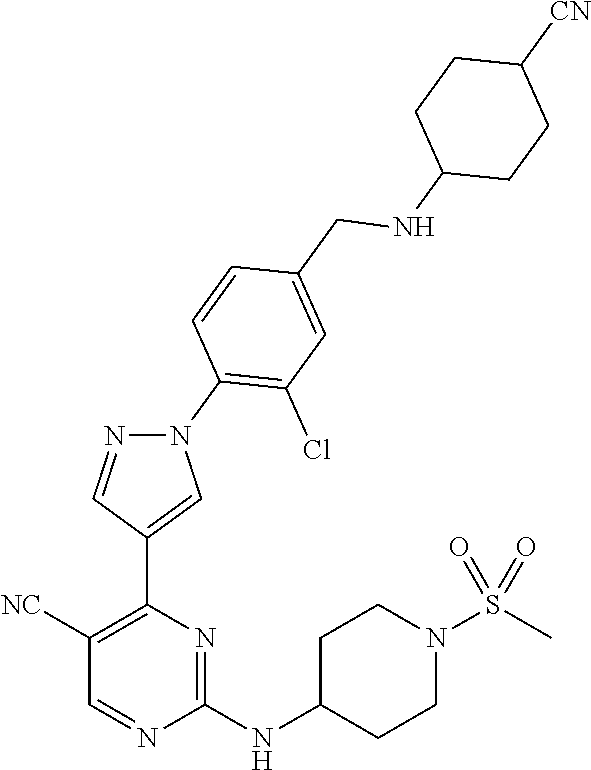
C1(NC2CCN(S(C)(=O)=O)CC2)=NC(C2=CN(C3=C(Cl)C=C(CNC4CCC([CN])CC4)C=C3)N=C2)=C([NC])C=N1
